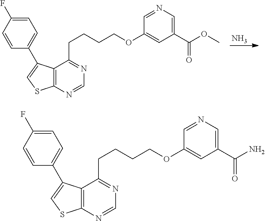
N.C12=C(N=CN=C1CCCCOC1=CC(C(OC)=O)=CN=C1)SC=C2C1=CC=C(F)C=C1.C12=C(N=CN=C1CCCCOC1=CC(C(N)=O)=CN=C1)SC=C2C1=CC=C(F)C=C1
